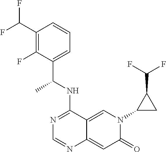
C1(C(F)F)=C(F)C(C(NC2=NC=NC3=CC(=O)N(C4CC4C(F)F)C=C23)C)=CC=C1
